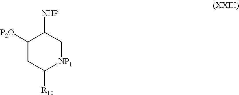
C1([P2O])CC([R10])[NP1]CC1[NHP]
